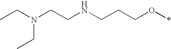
CCN(CCNCCCO*)CC
